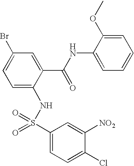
C1=C(OC)C(NC(=O)C2=CC(Br)=CC=C2NS(C2=CC=C(Cl)C([NO2])=C2)(=O)=O)=CC=C1
